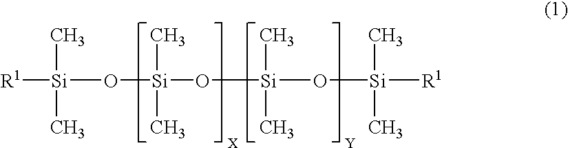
[R1][Si](O[Si](O[Si](O[Si](C)(C)[R1])(C)C)(C)C)(C)C
